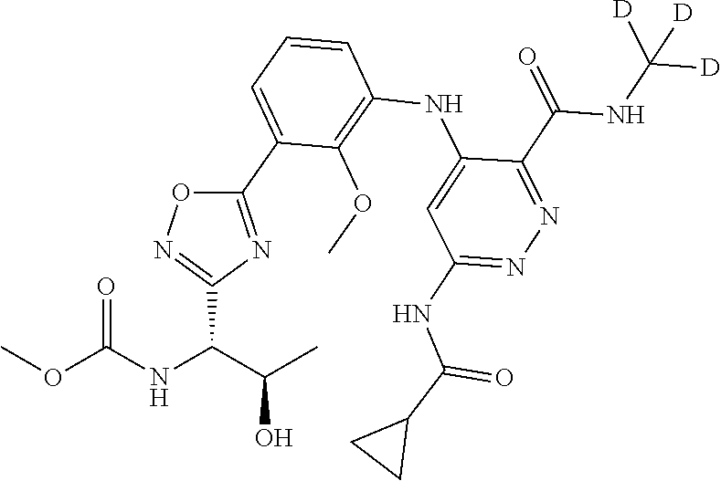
N1=C(C(NC([D])([D])[D])=O)C(NC2=C(OC)C(C3=NC(C(C(C)O)NC(OC)=O)=NO3)=CC=C2)=CC(NC(C2CC2)=O)=N1
